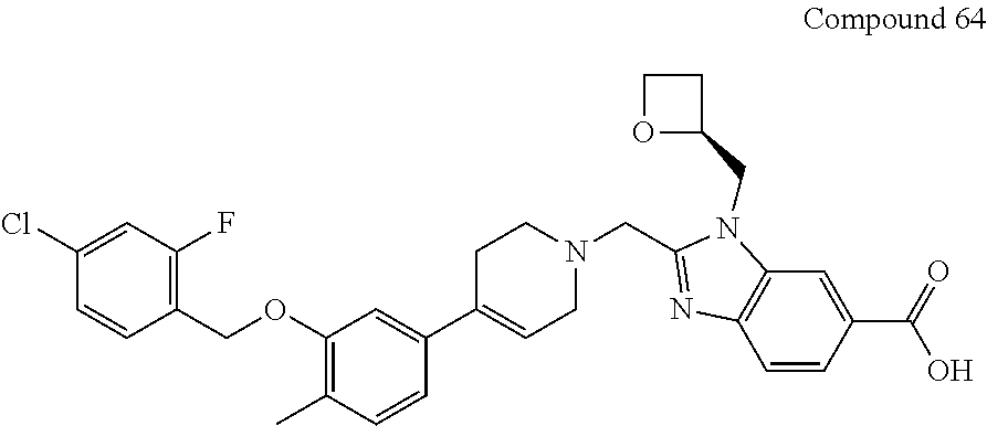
C1(Cl)=CC(F)=C(COC2=C(C)C=CC(C3=CCN(CC4=NC5=C(N4CC4CCO4)C=C(C(=O)O)C=C5)CC3)=C2)C=C1
